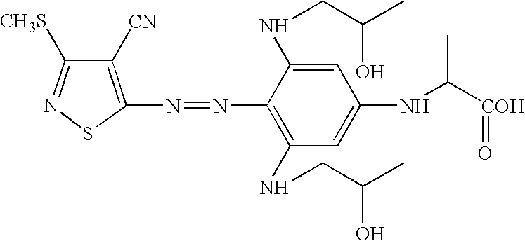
N1=C([CH3S])C([CN])=C(N=NC2=C(NCC(C)O)C=C(NC([COH]=O)C)C=C2NCC(C)O)S1
